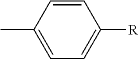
C1=CC(C)=CC=C1[R]
